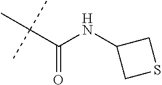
C(C(NC1CSC1)=O)(C)(C)C
